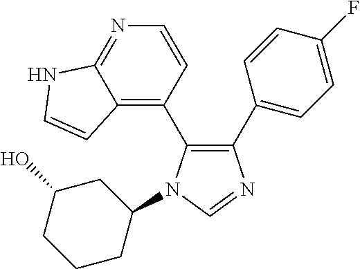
C1(C2=CC=C(F)C=C2)=C(C2=C3C(=NC=C2)NC=C3)N(C2CC(O)CCC2)C=N1
